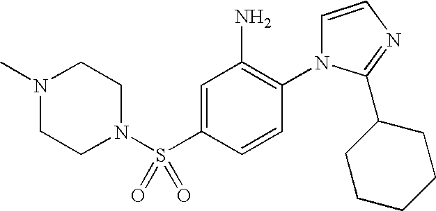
C1=C(S(N2CCN(C)CC2)(=O)=O)C=CC(N2C=CN=C2C2CCCCC2)=C1N
